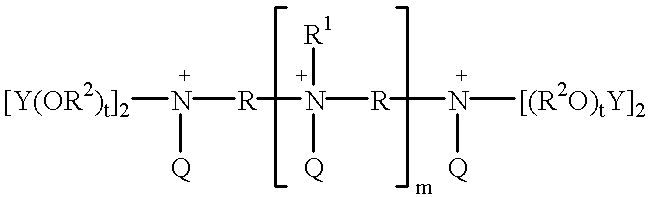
[[Y(OR2)t]2]N([R]N([R1])([Q])[R]N([[(R2O)tY]2])[Q])[Q]
